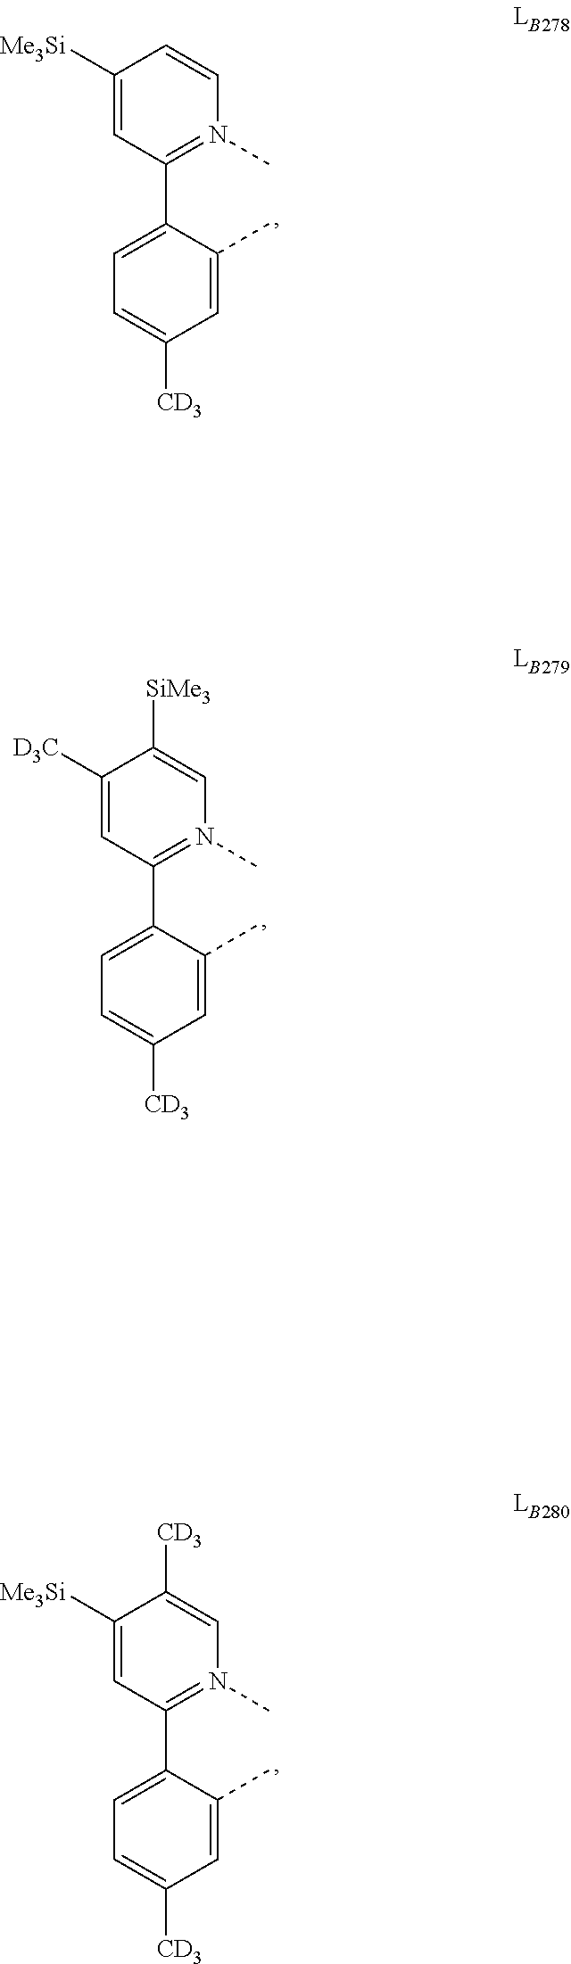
C1=C([CD3])C=C(C)C(C2=N(C)C=CC([Me3Si])=C2)=C1.C1=C([CD3])C=C(C)C(C2=N(C)C=C([SiMe3])C([D3C])=C2)=C1.C1=C([CD3])C=C(C)C(C2=N(C)C=C([CD3])C([Me3Si])=C2)=C1
